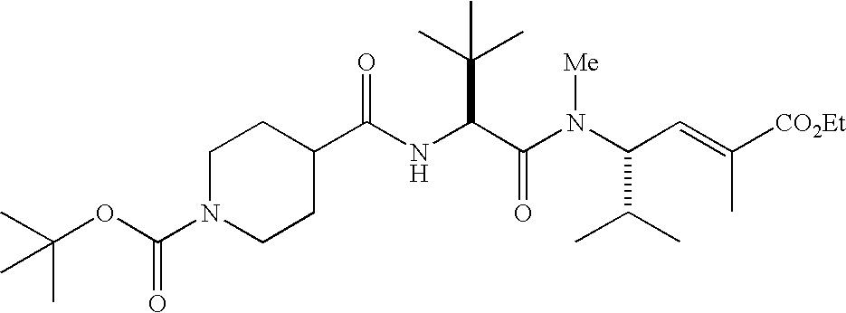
C(NC(C(N(C(C=C(C)[CO2Et])C(C)C)[Me])=O)C(C)(C)C)(=O)C1CCN(C(OC(C)(C)C)=O)CC1
